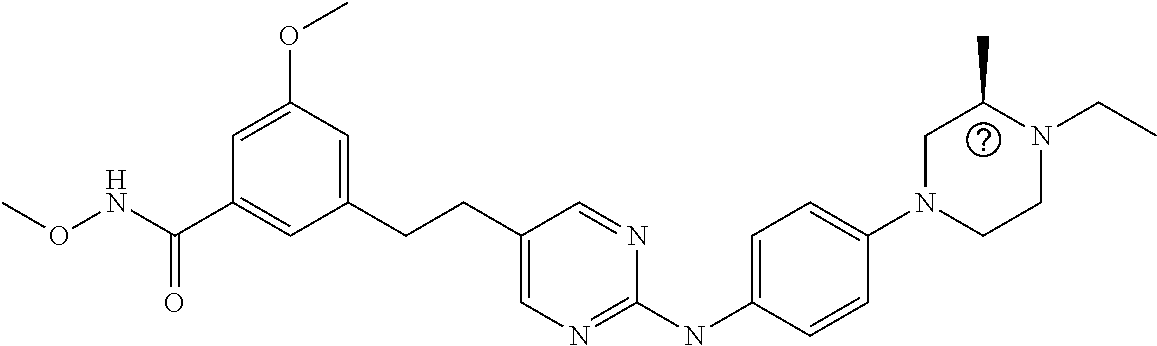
C1(CCC2=CN=C(NC3=CC=C(N4CCN(CC)C(C)C4)C=C3)N=C2)=CC(OC)=CC(C(NOC)=O)=C1
